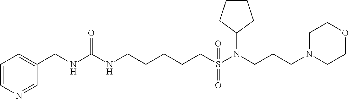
N1=CC(CNC(NCCCCCS(N(CCCN2CCOCC2)C2CCCC2)(=O)=O)=O)=CC=C1
